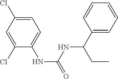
C1=C(Cl)C(NC(=O)NC(C2=CC=CC=C2)CC)=CC=C1Cl
